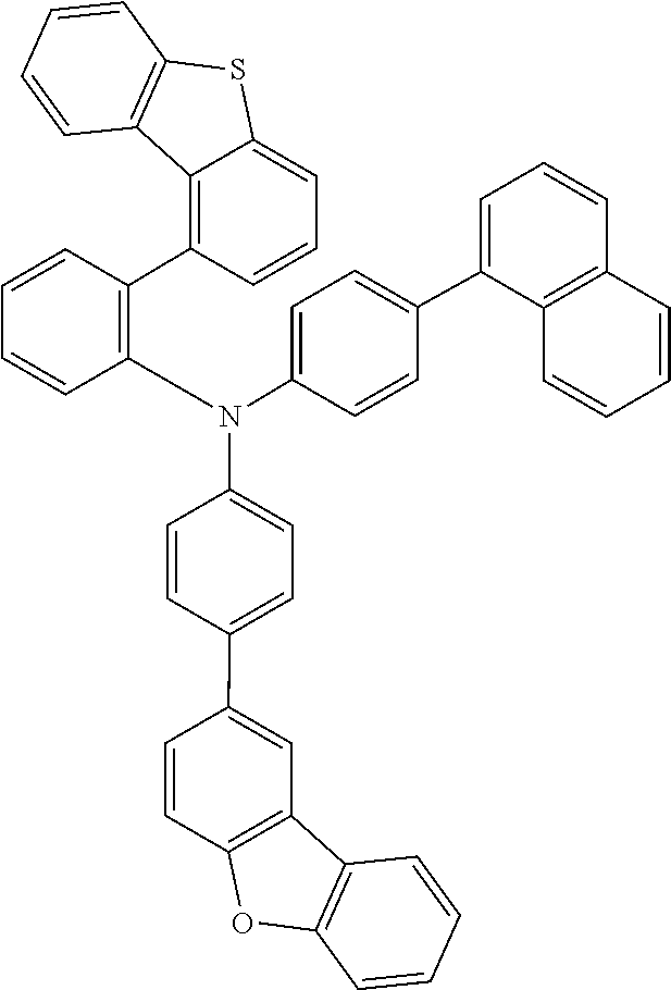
C1(N(C2=C(C3=C4C5=C(C=CC=C5)SC4=CC=C3)C=CC=C2)C2=CC=C(C3=CC=CC4=C3C=CC=C4)C=C2)=CC=C(C2=CC3=C(C=C2)OC2=C3C=CC=C2)C=C1
